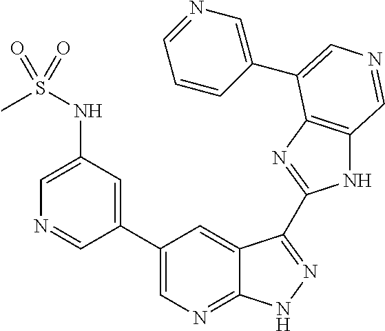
C1(C2=CN=C3C(=C2)C(C2=NC4=C(N2)C=NC=C4C2=CN=CC=C2)=NN3)=CC(NS(C)(=O)=O)=CN=C1
